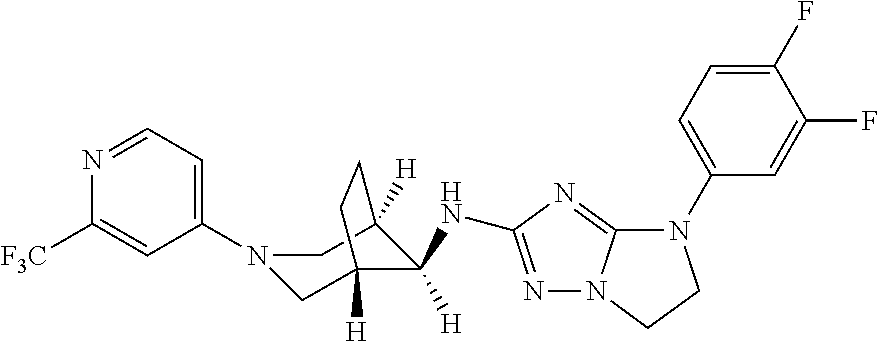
C1(N2CC3([H])C([H])(NC4=NN5C(=N4)N(C4=CC=C(F)C(F)=C4)CC5)C([H])(C2)CC3)=CC=NC([F3C])=C1
